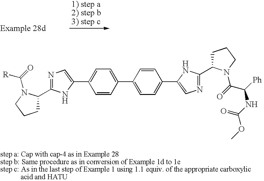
C1C(C2=NC=C(C3=CC=C(C4=CC=C(C5=CN=C(C6CCCN6C(=O)C([Ph])NC(OC)=O)N5)C=C4)C=C3)N2)N(C([R])=O)CC1
